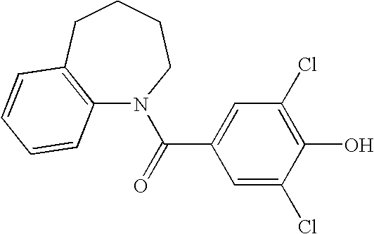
C(=O)(C1=CC(Cl)=C(O)C(Cl)=C1)N1C2=C(CCCC1)C=CC=C2
